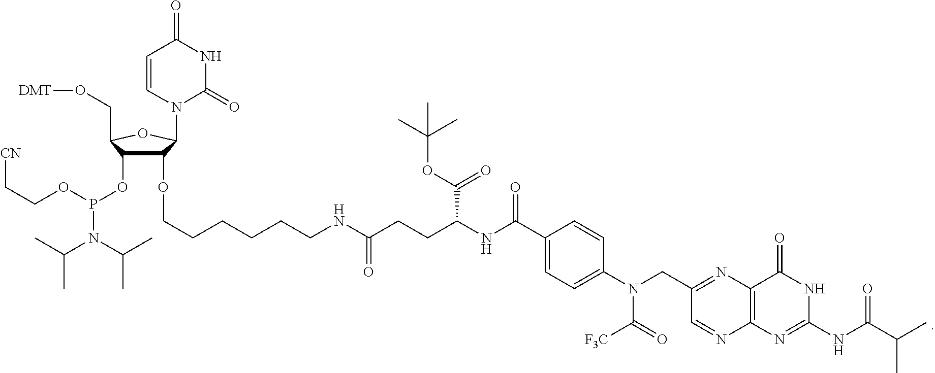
C1(OCCCCCCNC(CCC(NC(C2=CC=C(N(CC3=NC4=C(N=C3)N=C(NC(C(C)C)=O)NC4=O)C(=O)[F3C])C=C2)=O)C(OC(C)(C)C)=O)=O)C(OP(OCC[CN])N(C(C)C)C(C)C)C(CO[DMT])OC1N1C(=O)NC(=O)C=C1
